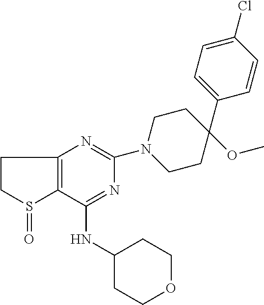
C1(NC2CCOCC2)=NC(N2CCC(C3=CC=C(Cl)C=C3)(OC)CC2)=NC2=C1S(=O)CC2
